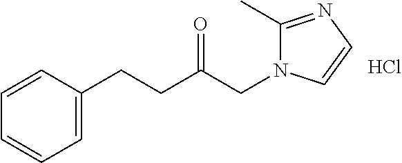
C1=C(CCC(CN2C(C)=NC=C2)=O)C=CC=C1.Cl
